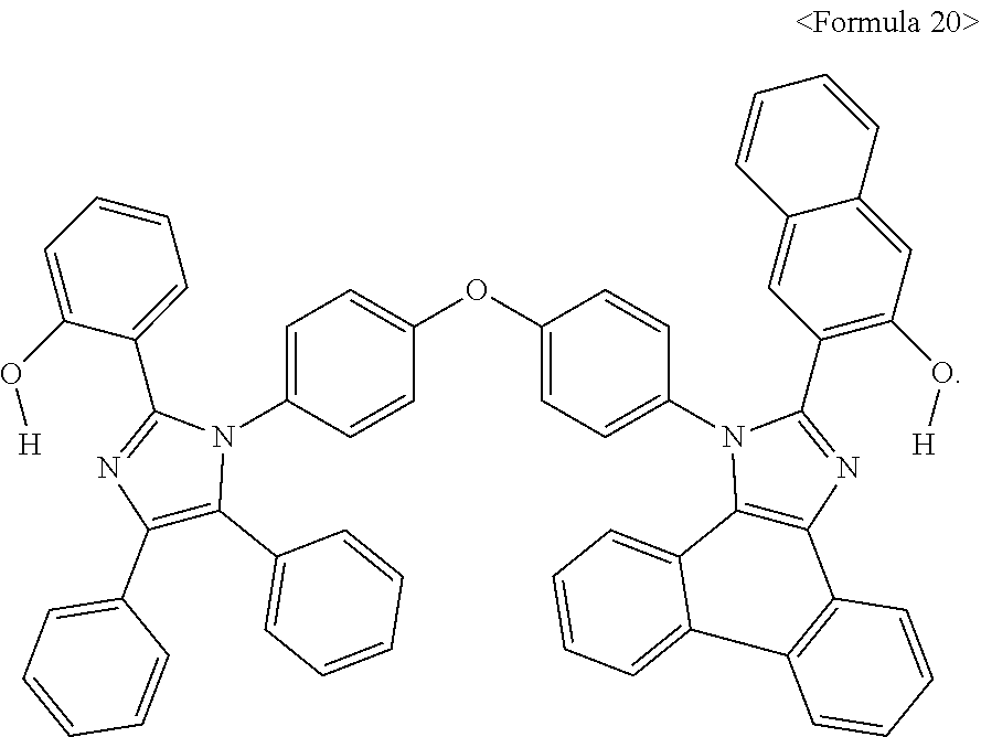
C1=C(N2C(C3=CC=CC=C3O[H])=NC(C3=CC=CC=C3)=C2C2=CC=CC=C2)C=CC(OC2=CC=C(N3C(C4=C(O[H])C=C5C=CC=CC5=C4)=NC4=C3C3=CC=CC=C3C3=C4C=CC=C3)C=C2)=C1
